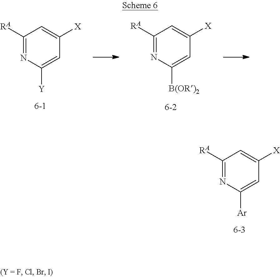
C1([RA])=NC([B(OR)2])=CC([X])=C1.C1([RA])=NC([Y])=CC([X])=C1.C1([RA])=NC([Ar])=CC([X])=C1
